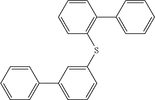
C1=CC=CC(SC2=CC(C3=CC=CC=C3)=CC=C2)=C1C1=CC=CC=C1
